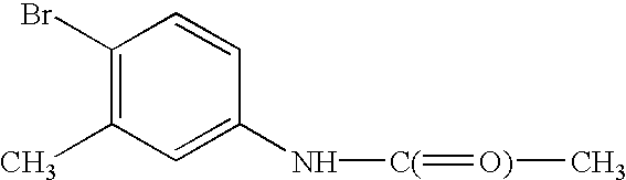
C1(Br)=C(C)C=C(N[C(]=[O)]C)C=C1
